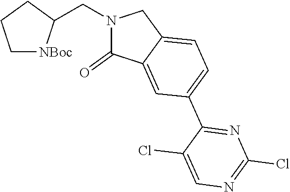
C1[NBoc]C(CN2C(=O)C3=CC(C4=NC(Cl)=NC=C4Cl)=CC=C3C2)CC1
